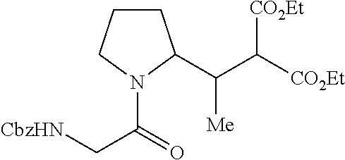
[CO2Et]C([CO2Et])C([Me])C1CCCN1C(C[CbzHN])=O
